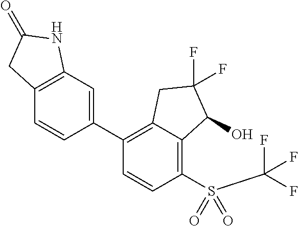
C1(C2=CC3=C(C=C2)CC(=O)N3)=C2C(=C(S(=O)(C(F)(F)F)=O)C=C1)C(O)C(F)(F)C2
